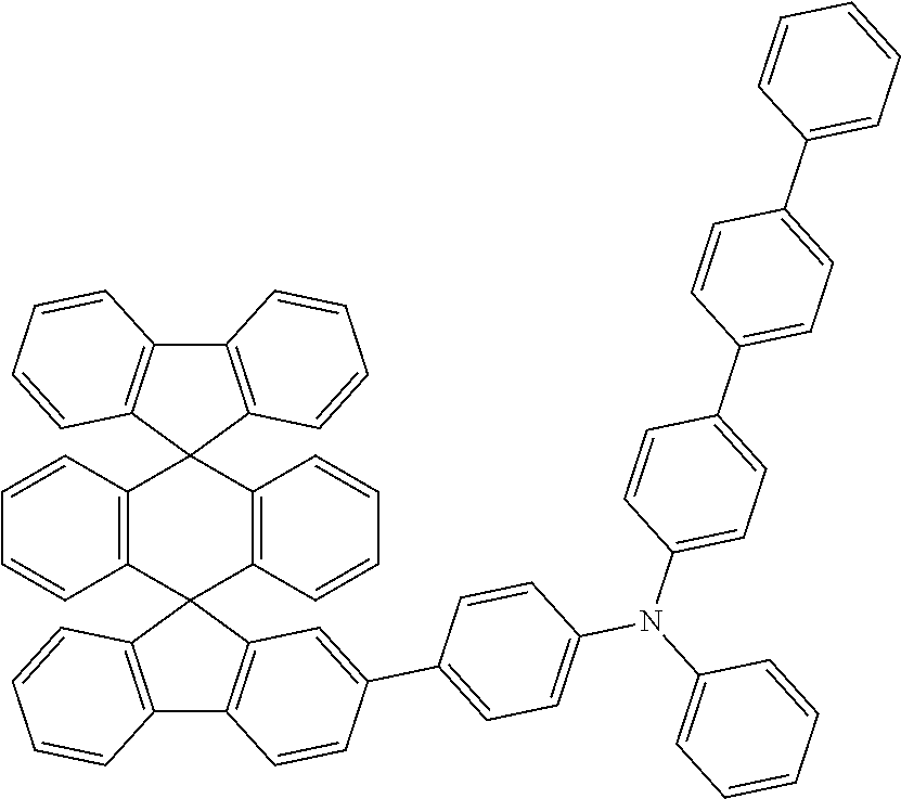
C12=C(C=CC=C1)C1(C3=C2C=CC=C3)C2=C(C=CC=C2)C2(C3=C(C4=C2C=C(C2=CC=C(N(C5=CC=CC=C5)C5=CC=C(C6=CC=C(C7=CC=CC=C7)C=C6)C=C5)C=C2)C=C4)C=CC=C3)C2=C1C=CC=C2
